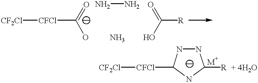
[CF2Cl][CFCl]C(=O)O.N.C([R])(O)=O.NN.N1NC([CFCl][CF2Cl])NC1[R].[+ 4H2O]
